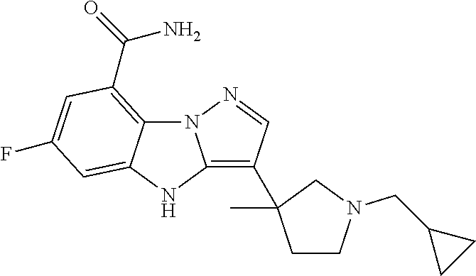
N12C3=C(C(=O)N)C=C(F)C=C3NC1=C(C1(C)CCN(CC3CC3)C1)C=N2
